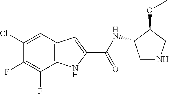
C1(Cl)=CC2=C(C(F)=C1F)NC(C(=O)NC1CNCC1OC)=C2
